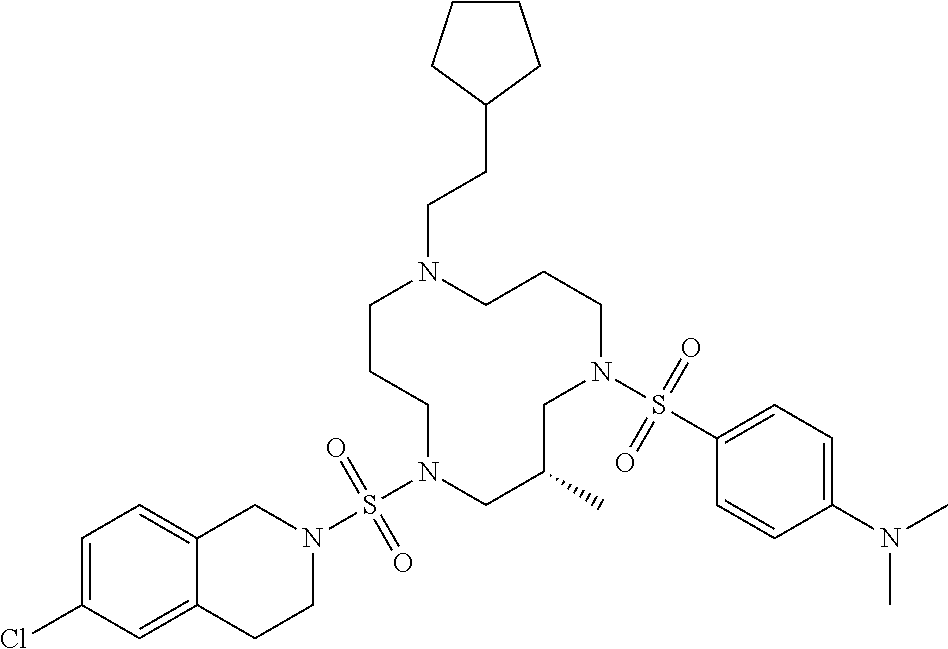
C1CCN(S(N2CC3=CC=C(Cl)C=C3CC2)(=O)=O)CC(C)CN(S(C2=CC=C(N(C)C)C=C2)(=O)=O)CCCN1CCC1CCCC1
